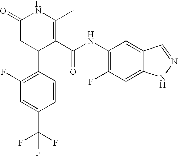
C1(F)=C(C2C(C(NC3=C(F)C=C4C(=C3)C=NN4)=O)=C(C)NC(=O)C2)C=CC(C(F)(F)F)=C1
